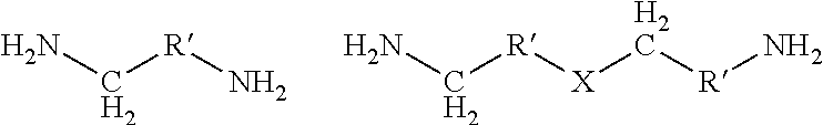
NC[R]N.NC[R][X]C[R]N
